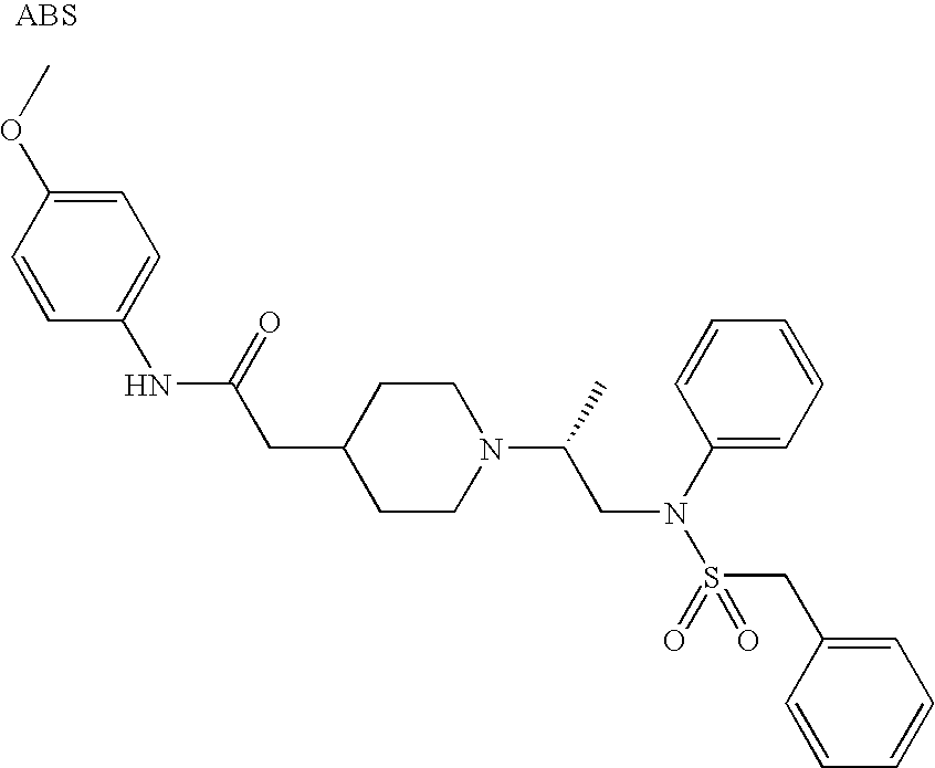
N(C1=CC=C(OC)C=C1)C(CC1CCN(C(C)CN(S(=O)(=O)CC2=CC=CC=C2)C2=CC=CC=C2)CC1)=O
